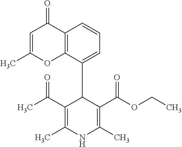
C1=C(C)OC2=C(C1=O)C=CC=C2C1C(C(C)=O)=C(C)NC(C)=C1C(OCC)=O
